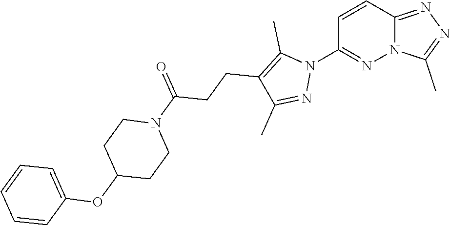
C1=CC2=NN=C(C)N2N=C1N1C(C)=C(CCC(N2CCC(OC3=CC=CC=C3)CC2)=O)C(C)=N1
